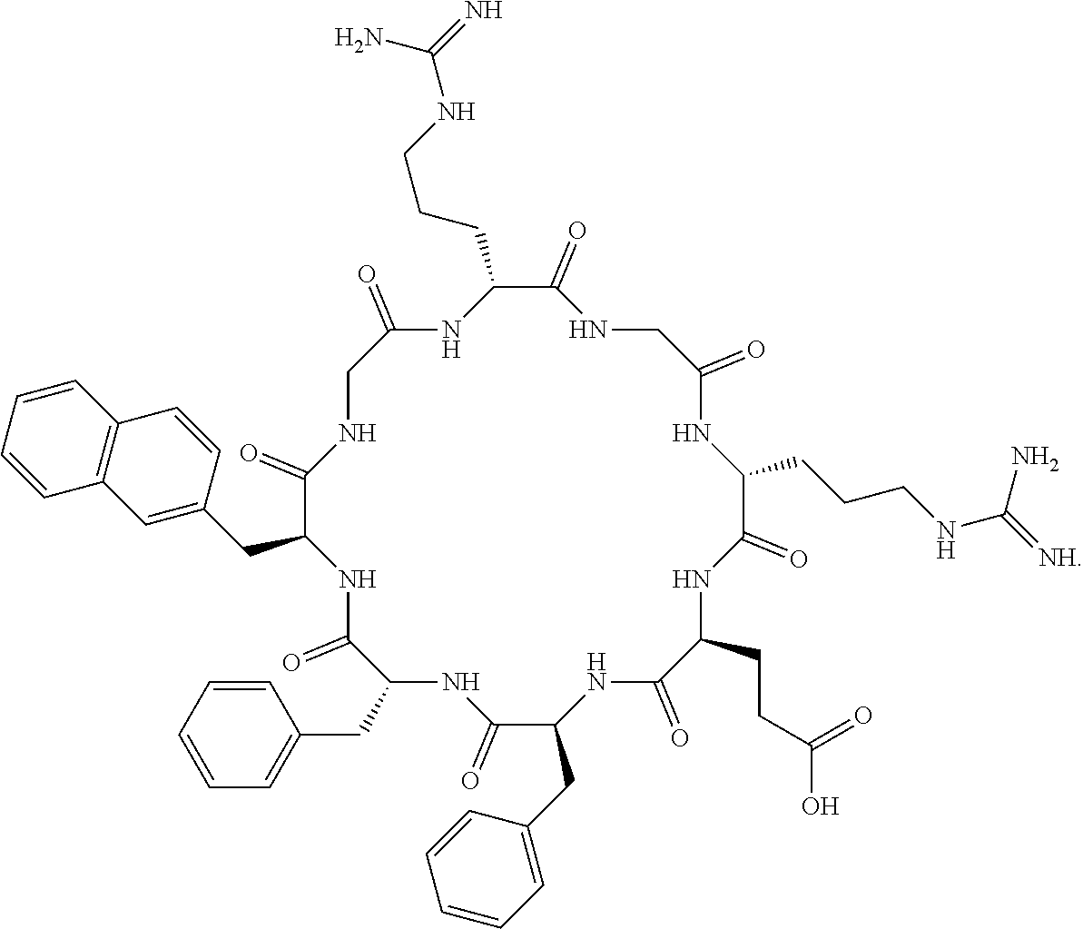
C1(=O)C(CC2=CC3=C(C=C2)C=CC=C3)NC(=O)C(CC2=CC=CC=C2)NC(=O)C(CC2=CC=CC=C2)NC(=O)C(CCC(=O)O)NC(=O)C(CCCNC(N)=[NH])NC(=O)CNC(=O)C(CCCNC(N)=N)NC(=O)CN1
